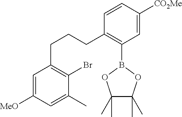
C1=C([CO2Me])C=CC(CCCC2=C(Br)C(C)=CC([MeO])=C2)=C1B1OC(C)(C)C(C)(C)O1
